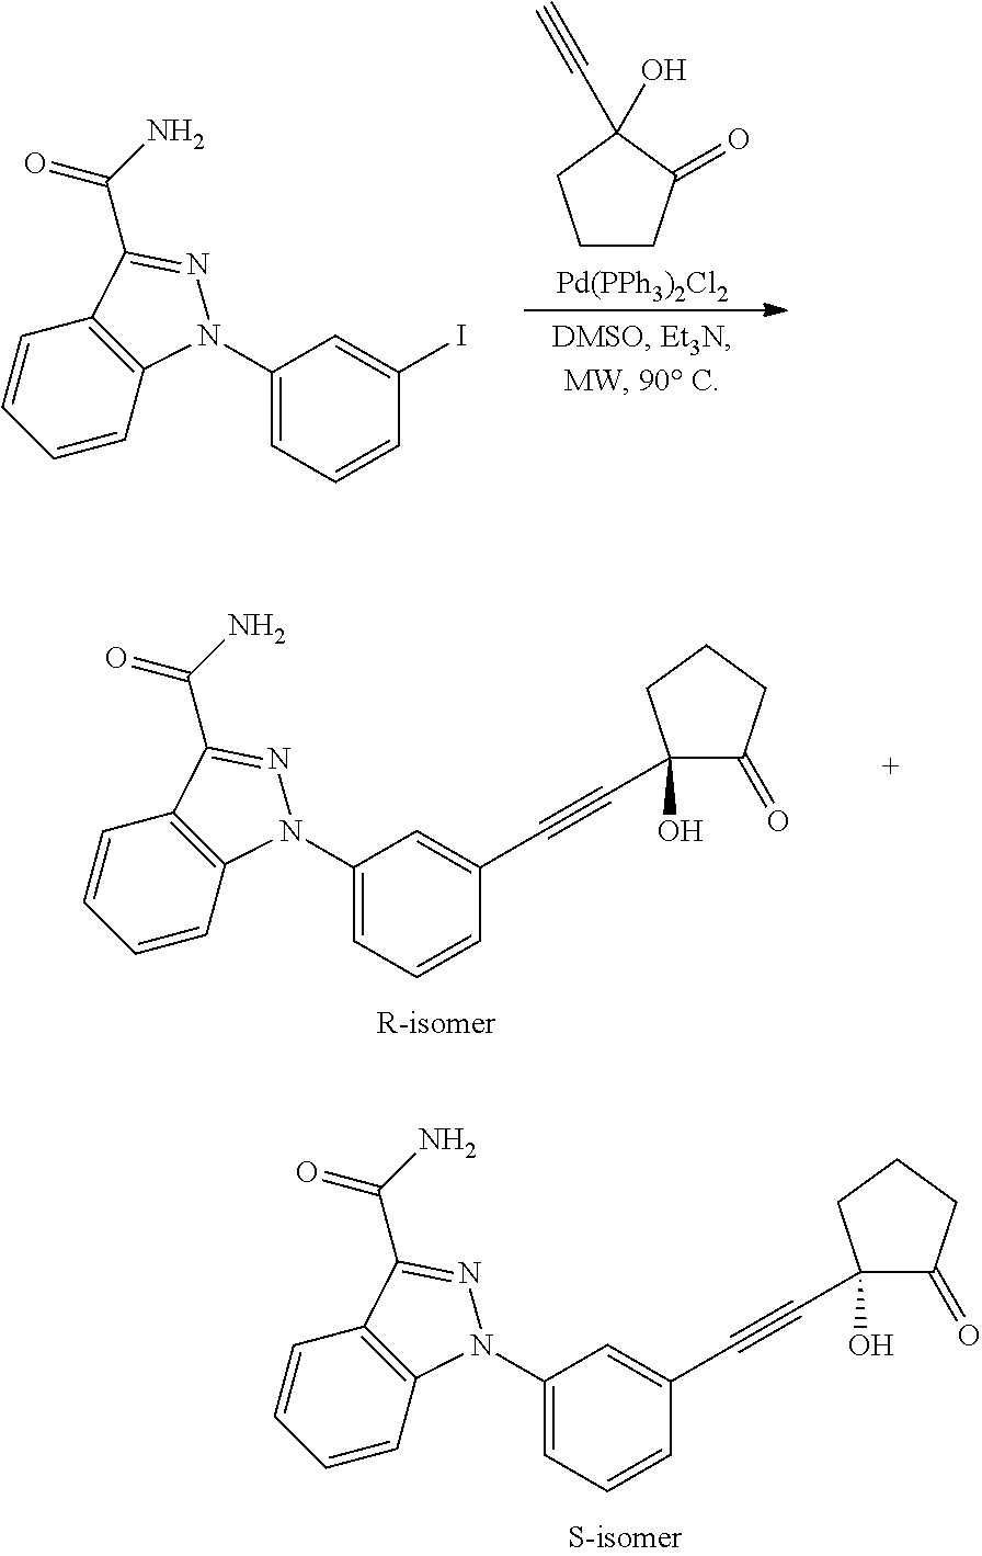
C1CC(=O)C(O)(C#C)C1.[Pd(PPh3)2Cl2].C1=CC2=C(C=C1)C(C(N)=O)=NN2C1=CC=CC(I)=C1.C1=CC2=C(C=C1)C(C(N)=O)=NN2C1=CC=CC(C#CC2(O)C(=O)CCC2)=C1.C1=CC2=C(C=C1)C(C(N)=O)=NN2C1=CC=CC(C#CC2(O)C(=O)CCC2)=C1
